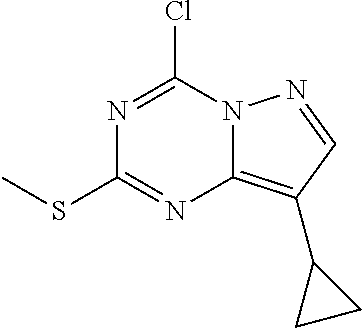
N1=C(Cl)N2C(=C(C3CC3)C=N2)N=C1SC
